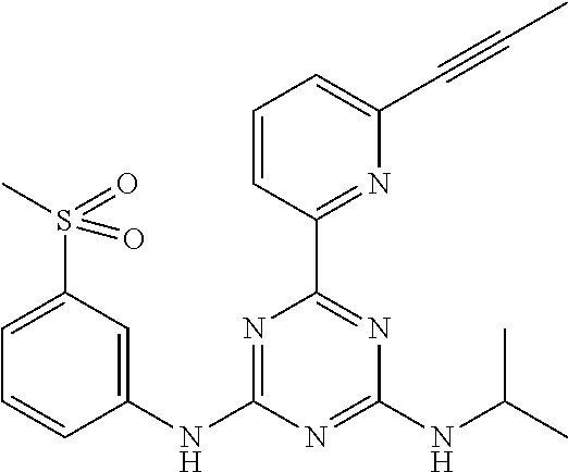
C1(NC2=CC(S(C)(=O)=O)=CC=C2)=NC(C2=NC(C#CC)=CC=C2)=NC(NC(C)C)=N1
